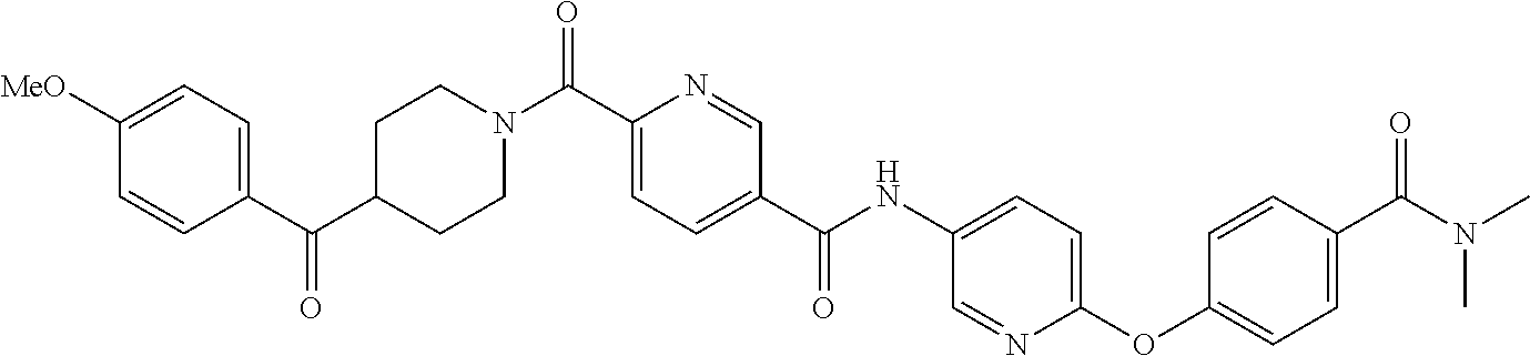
C1([MeO])=CC=C(C(C2CCN(C(C3=CC=C(C(NC4=CC=C(OC5=CC=C(C(=O)N(C)C)C=C5)N=C4)=O)C=N3)=O)CC2)=O)C=C1
